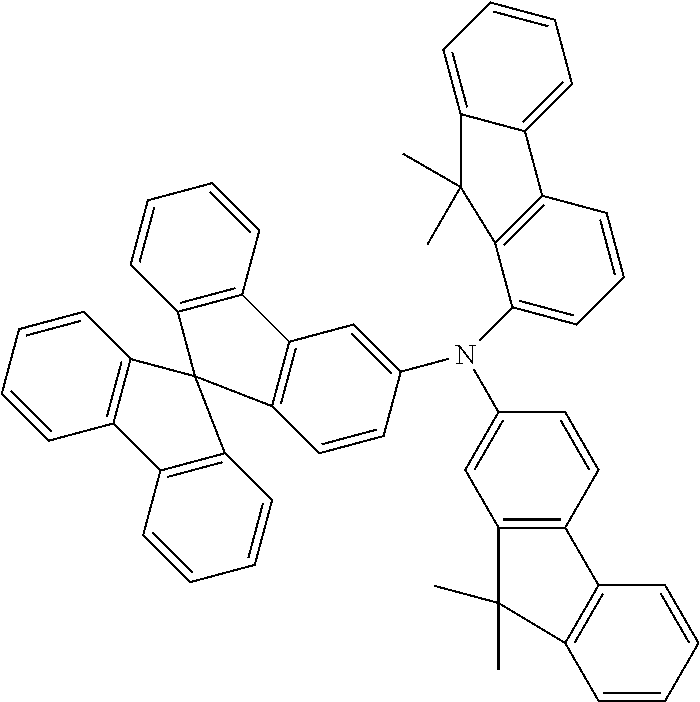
C12=C(C=CC(N(C3=CC4=C(C=C3)C3(C5=C4C=CC=C5)C4=C(C=CC=C4)C4=C3C=CC=C4)C3=CC=CC4=C3C(C)(C)C3=CC=CC=C43)=C1)C1=C(C=CC=C1)C2(C)C
